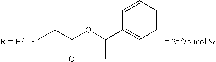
C(OC(CC)=O)(C1=CC=CC=C1)C
